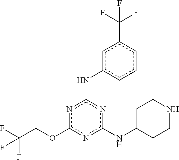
n1c(OCC(F)(F)F)nc(NC2CCNCC2)nc1Nc1cccc(C(F)(F)F)c1
